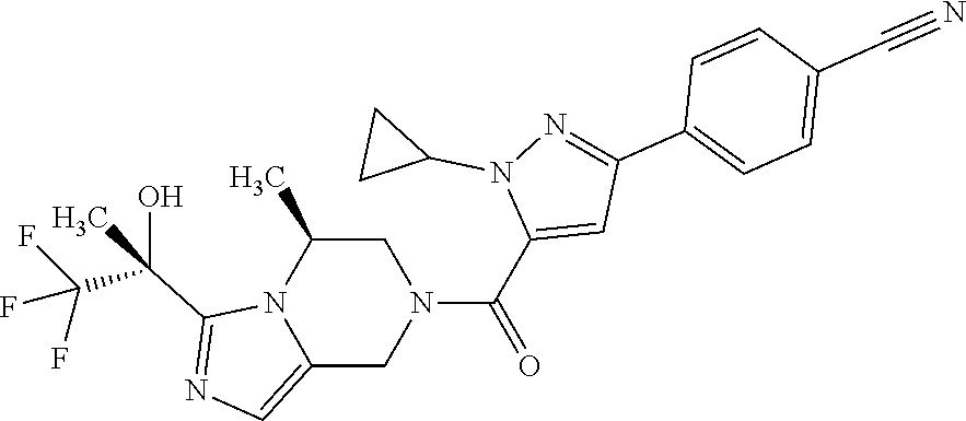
C1C(C)N2C(=CN=C2C(C(F)(F)F)(O)C)CN1C(C1=CC(C2=CC=C(C#N)C=C2)=NN1C1CC1)=O
